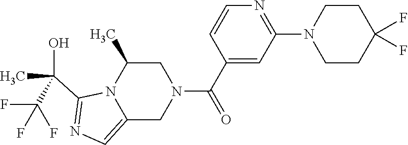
C12=CN=C(C(O)(C(F)(F)F)C)N1C(C)CN(C(C1=CC(N3CCC(F)(F)CC3)=NC=C1)=O)C2
